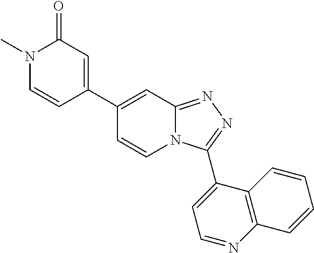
C1(C2=CC(=O)N(C)C=C2)=CC2=NN=C(C3=CC=NC4=C3C=CC=C4)N2C=C1
